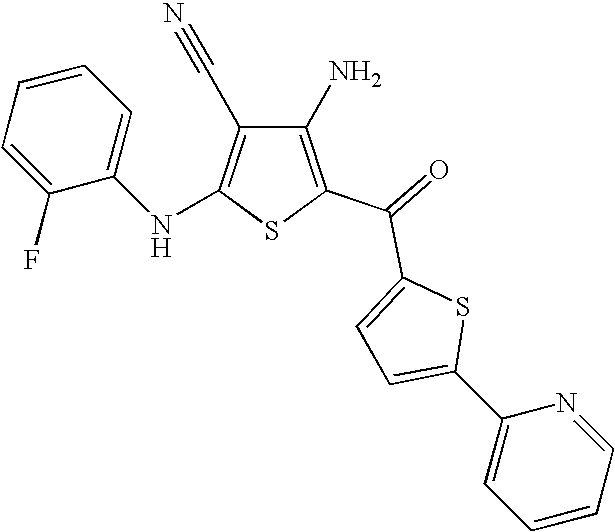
C1(N)=C(C(=O)C2=CC=C(C3=CC=CC=N3)S2)SC(NC2=CC=CC=C2F)=C1C#N
